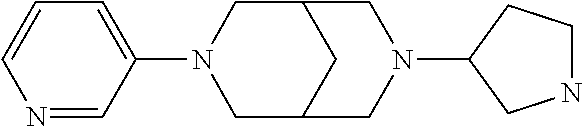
N1=CC(N2CC3CC(C2)CN(C2CNCC2)C3)=CC=C1
